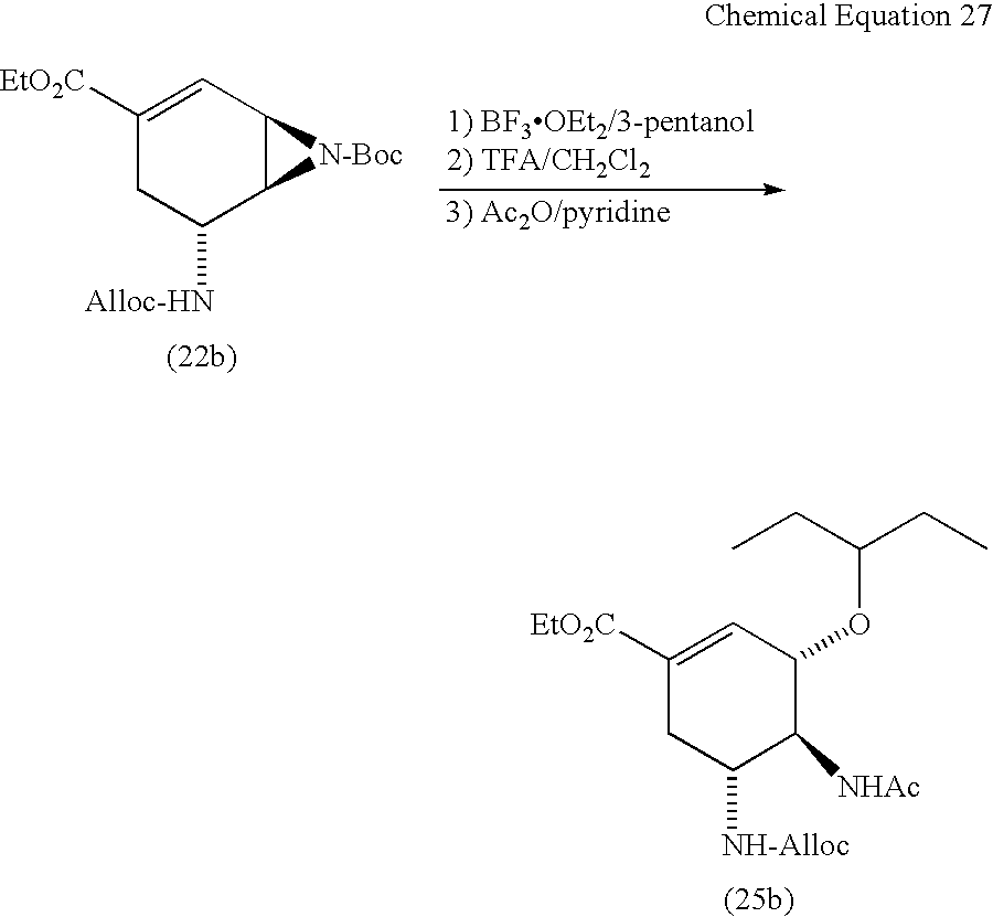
C1([EtO2C])=CC2C(C([Alloc-HN])C1)[N-Boc]2.[3) Ac2O/pyridine].C1([EtO2C])=CC(OC(CC)CC)C([NHAc])C([NH-Alloc])C1
